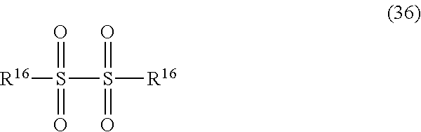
[R16]S(S([R16])(=O)=O)(=O)=O
